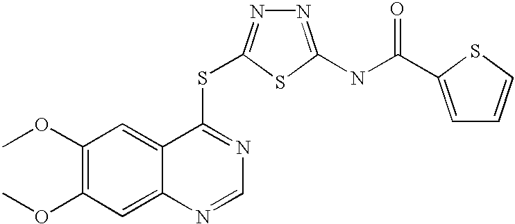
C12=CC(OC)=C(OC)C=C1C(SC1=NN=C(NC(=O)C3=CC=CS3)S1)=NC=N2
